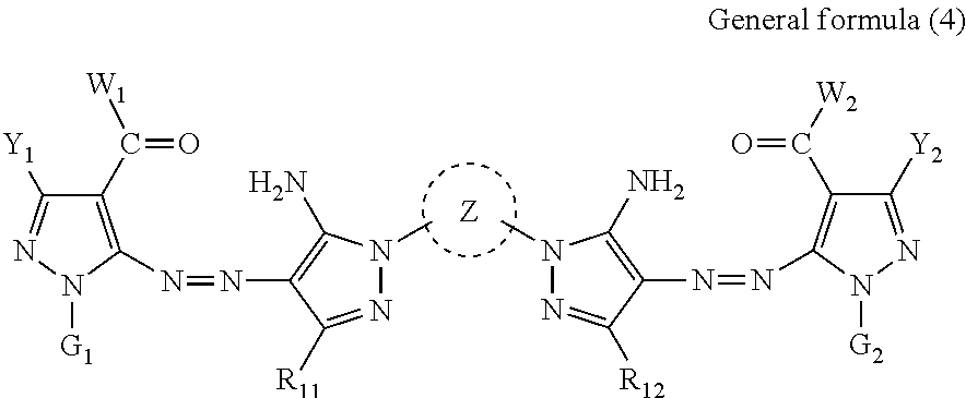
C1(C([W1])=O)=C(N=NC2=C(N)N(C)N=C2[R11])N([G1])N=C1[Y1].C1(C([W2])=O)=C(N=NC2=C(N)N(C)N=C2[R12])N([G2])N=C1[Y2].[Z]
